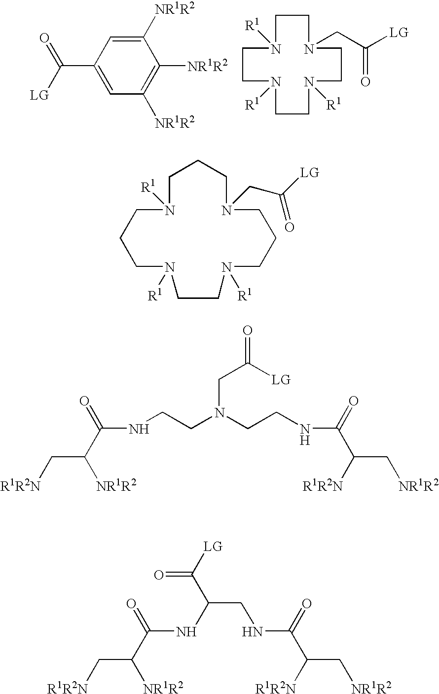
C1([NR1R2])=CC(C(=O)[LG])=CC([NR1R2])=C1[NR1R2].C1CN([R1])CCN([R1])CCN([R1])CCN1CC([LG])=O.C1CN([R1])CCCN([R1])CCN([R1])CCCN(CC([LG])=O)C1.C(N(CCNC(=O)C(C[R1R2N])[NR1R2])CCNC(C(C[NR1R2])[R1R2N])=O)C(=O)[LG].N(C(=O)C(C[R1R2N])[NR1R2])C(C(=O)[LG])CNC(C([R1R2N])C[NR1R2])=O
